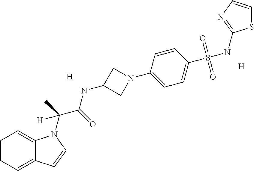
[H].[H].C1=CC=C2C(=C1)N(C(C(NC1CN(C3=CC=C(S(NC4=NC=CS4)(=O)=O)C=C3)C1)=O)(C)[H])C=C2
